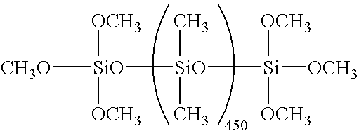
[OCH3][SiO]([OCH3])([CH3O])[SiO](C)(C)[Si]([OCH3])([OCH3])[OCH3]
